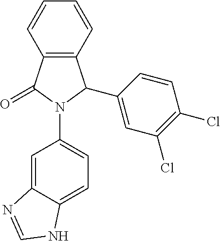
C12=C(C=CC=C1)C(C1=CC(Cl)=C(Cl)C=C1)N(C1=CC=C3C(=C1)N=CN3)C2=O
